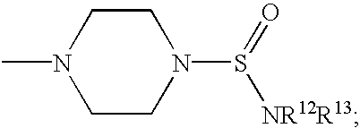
CN1CCN(S([NR12R13])=O)CC1
